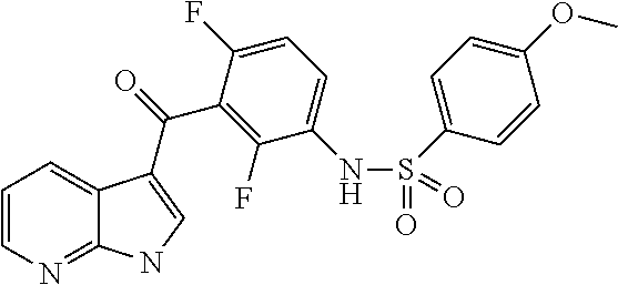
C12=NC=CC=C1C(C(=O)C1=C(F)C(NS(=O)(=O)C3=CC=C(OC)C=C3)=CC=C1F)=CN2
